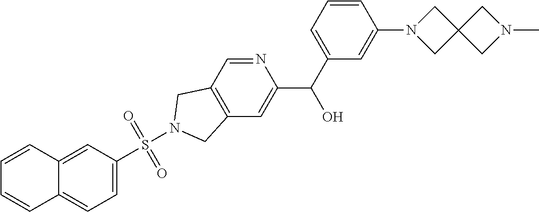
C1=C(C(C2=CC3=C(C=N2)CN(S(C2=CC=C4C(=C2)C=CC=C4)(=O)=O)C3)O)C=C(N2CC3(C2)CN(C)C3)C=C1
